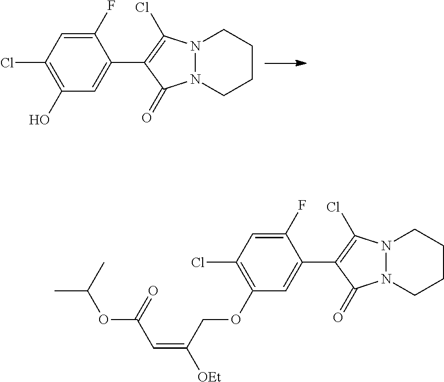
C1=C(F)C(C2=C(Cl)N3N(CCCC3)C2=O)=CC(O)=C1Cl.C1=C(F)C(C2=C(Cl)N3N(CCCC3)C2=O)=CC(OCC(=CC(OC(C)C)=O)[OEt])=C1Cl
